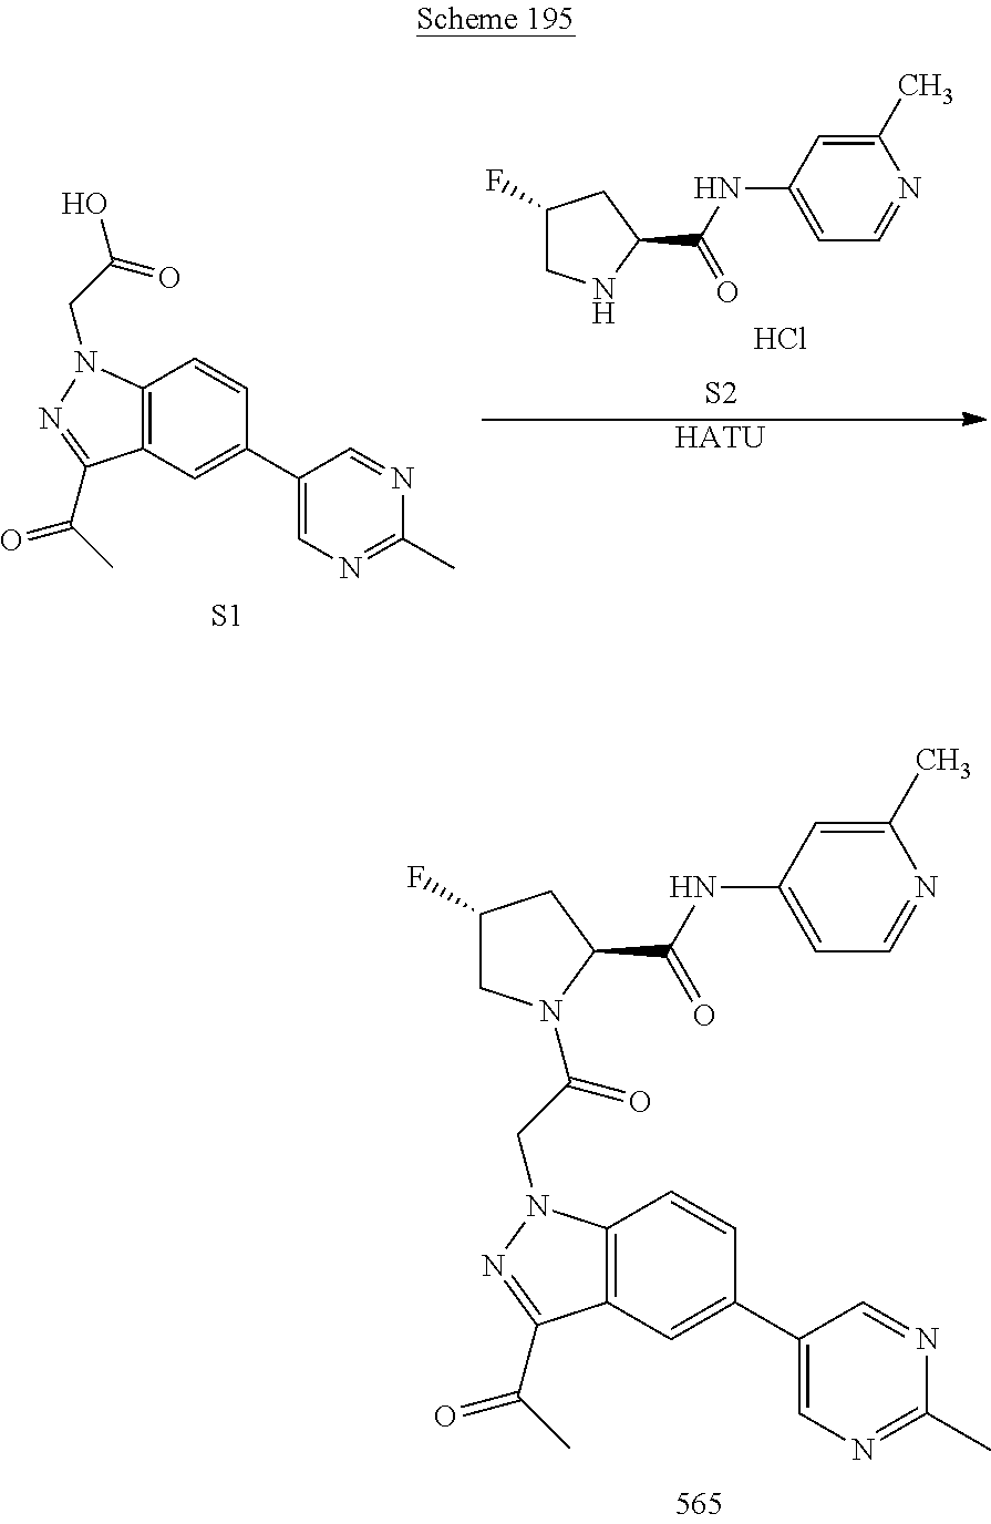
C12=C(C=C(C3=CN=C(C)N=C3)C=C1)C(C(C)=O)=NN2CC(=O)N1CC(F)CC1C(NC1=CC=NC(C)=C1)=O.C1(F)CNC(C(NC2=CC=NC(C)=C2)=O)C1.Cl.[HATU].C12=C(C=C(C3=CN=C(C)N=C3)C=C1)C(C(C)=O)=NN2CC(O)=O.[S1].[S2]
